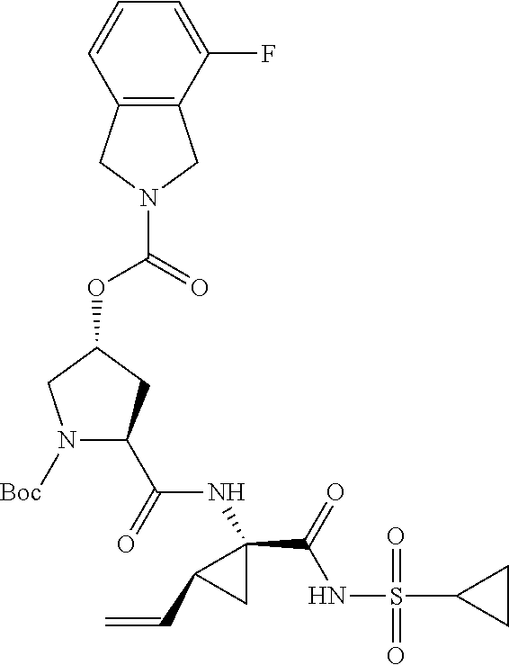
N1([Boc])C(C(=O)NC2(C(=O)NS(=O)(=O)C3CC3)C(C=C)C2)CC(OC(=O)N2CC3=C(C2)C(F)=CC=C3)C1
